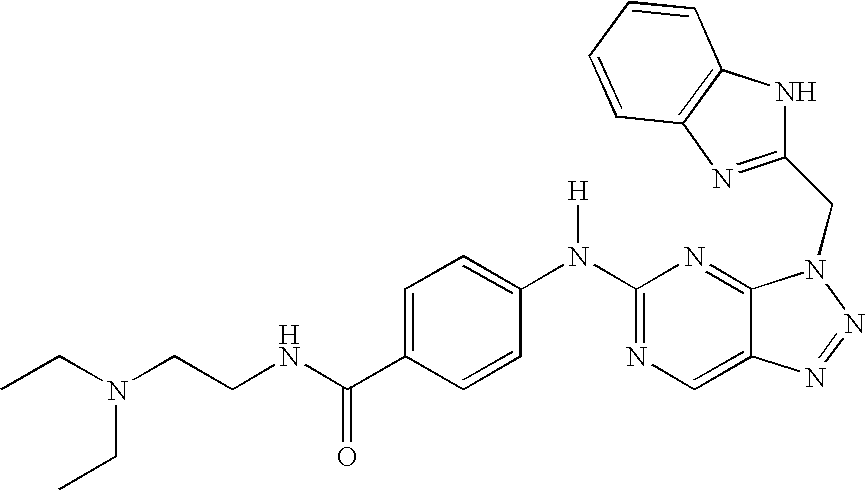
N(C1=NC=C2C(=N1)N(CC1=NC3=C(N1)C=CC=C3)N=N2)(C1=CC=C(C(NCCN(CC)CC)=O)C=C1)[H]
